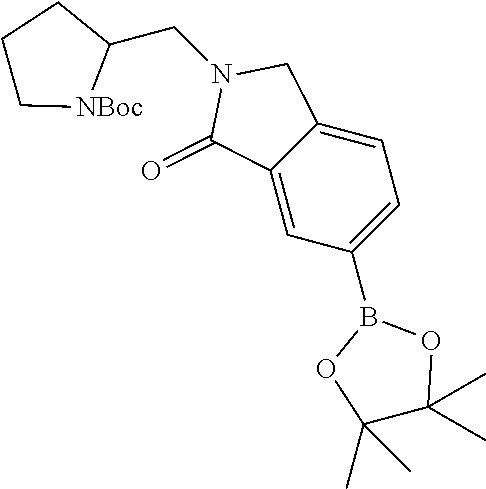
C1=C2C(=CC(B3OC(C)(C)C(C)(C)O3)=C1)C(=O)N(CC1CCC[NBoc]1)C2
